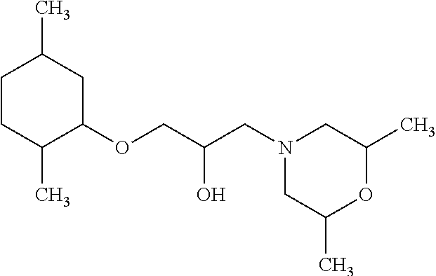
C1CC(C)C(OCC(CN2CC(C)OC(C)C2)O)CC1C
